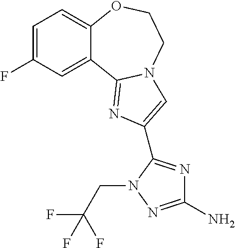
C1=C(F)C=C2C(=C1)OCCN1C2=NC(C2=NC(N)=NN2CC(F)(F)F)=C1
